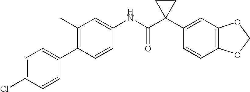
C1(C)=C(C2=CC=C(Cl)C=C2)C=CC(NC(C2(C3=CC4=C(C=C3)OCO4)CC2)=O)=C1
